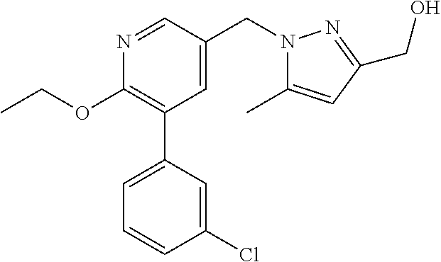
C1(OCC)=C(C2=CC=CC(Cl)=C2)C=C(CN2C(C)=CC(CO)=N2)C=N1
